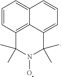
C1=CC2=C3C(=C1)C=CC=C3C(C)(C)N(O)C2(C)C
